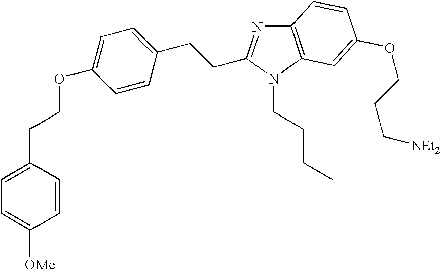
C12=C(N(CCCC)C(CCC3=CC=C(OCCC4=CC=C([OMe])C=C4)C=C3)=N1)C=C(OCCC[NEt2])C=C2
